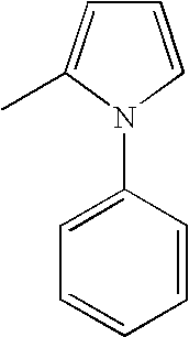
C1=CN(C2=CC=CC=C2)C(C)=C1
